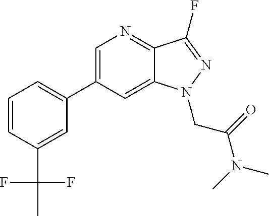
C1=C(C2=CC=CC(C(C)(F)F)=C2)C=C2C(=N1)C(F)=NN2CC(N(C)C)=O
